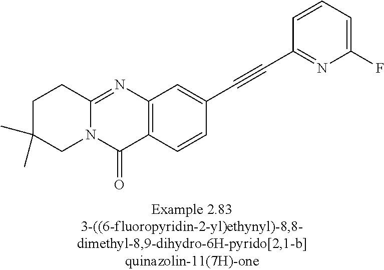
C1C(C)(C)CN2C(=NC3=C(C2=O)C=CC(C#CC2=NC(F)=CC=C2)=C3)C1
